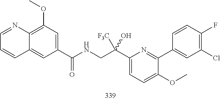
C1(C(CNC(=O)C2=CC(OC)=C3C(=C2)C=CC=N3)([F3C])O)=CC=C(OC)C(C2=CC(Cl)=C(F)C=C2)=N1
